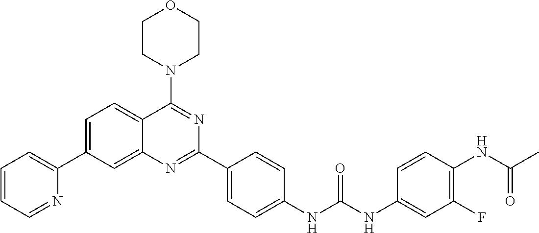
C1=C(C2=CC=CC=N2)C=C2C(=C1)C(N1CCOCC1)=NC(C1=CC=C(NC(NC3=CC(F)=C(NC(C)=O)C=C3)=O)C=C1)=N2
